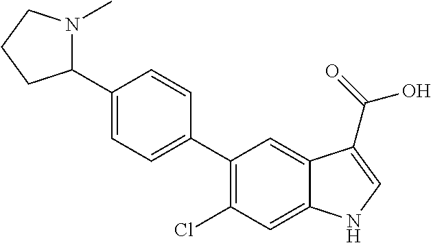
C1(C2N(C)CCC2)=CC=C(C2=C(Cl)C=C3C(=C2)C(C(=O)O)=CN3)C=C1
